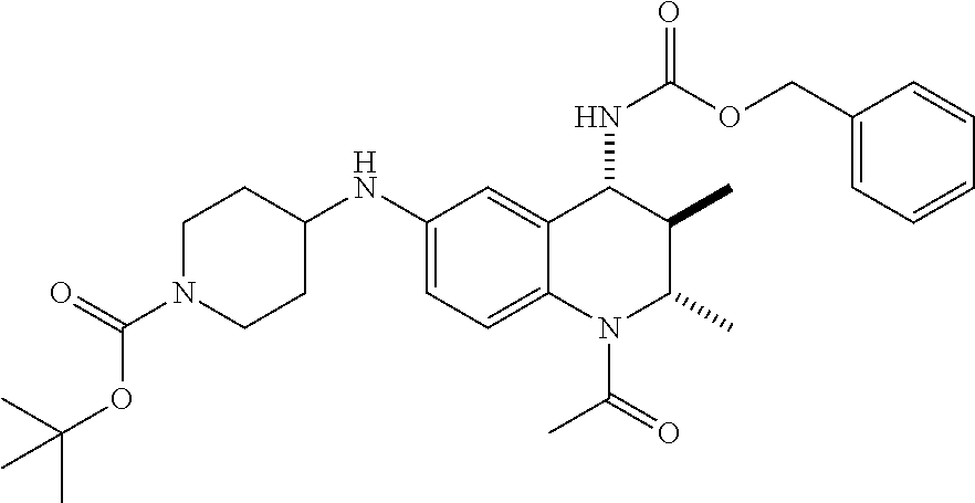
C1(NC2CCN(C(=O)OC(C)(C)C)CC2)=CC=C2C(=C1)C(NC(=O)OCC1=CC=CC=C1)C(C)C(C)N2C(C)=O
